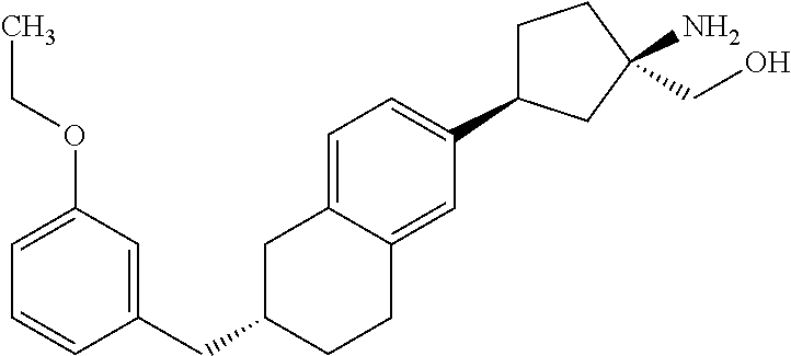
C1C(C2=CC=C3C(=C2)CCC(CC2=CC(OCC)=CC=C2)C3)CC(N)(CO)C1
